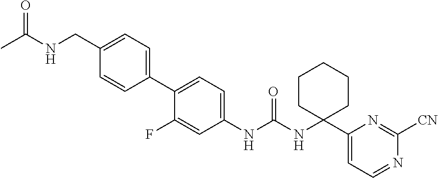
C1(NC(NC2(C3=CC=NC([CN])=N3)CCCCC2)=O)=CC=C(C2=CC=C(CNC(C)=O)C=C2)C(F)=C1
